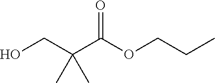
OCC(C(OCCC)=O)(C)C
